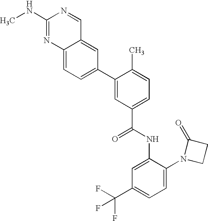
C12=CC=C(C3=CC(C(NC4=CC(C(F)(F)F)=CC=C4N4CCC4=O)=O)=CC=C3C)C=C1C=NC(NC)=N2
